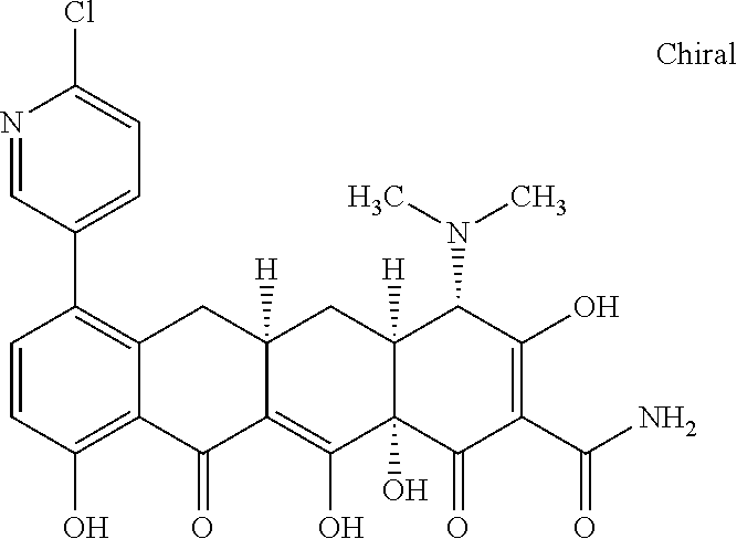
C1=CC(O)=C2C(=C1C1=CC=C(Cl)N=C1)CC1([H])C(=C(O)C3(O)C([H])(C1)C(N(C)C)C(O)=C(C(N)=O)C3=O)C2=O
